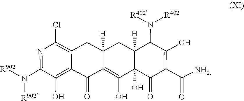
C(C1=C(O)C(N([R402])[R402])C2([H])C(O)(C1=O)C(O)=C1C(=O)C3=C(O)C(N([R902])[R902])=NC(Cl)=C3CC1([H])C2)(=O)[NH2]
